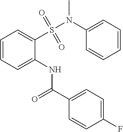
C1=CC(F)=CC=C1C(=O)NC1=CC=CC=C1S(=O)(=O)N(C1=CC=CC=C1)C
